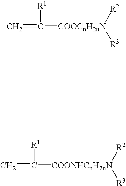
C=C([R1])[COOCnH2nN]([R2])[R3].C=C([R1])[COONHCnH2nN]([R2])[R3]
